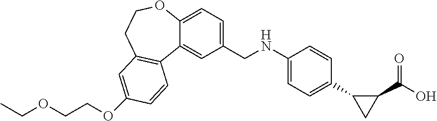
CCOCCOC1=CC2=C(C3=CC(CNC4=CC=C(C5CC5C(O)=O)C=C4)=CC=C3OCC2)C=C1
